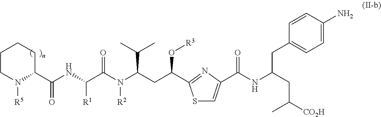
C1CN([R5])C(C(NC(C(N(C(CC(O[R3])C2=NC(C(NC(CC([CO2H])C)CC3=CC=C(N)C=C3)=O)=CS2)C(C)C)[R2])=O)[R1])=O)CC1
